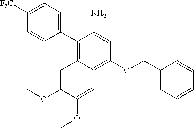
C1([F3C])=CC=C(C2=C3C(=C(OCC4=CC=CC=C4)C=C2N)C=C(OC)C(OC)=C3)C=C1
